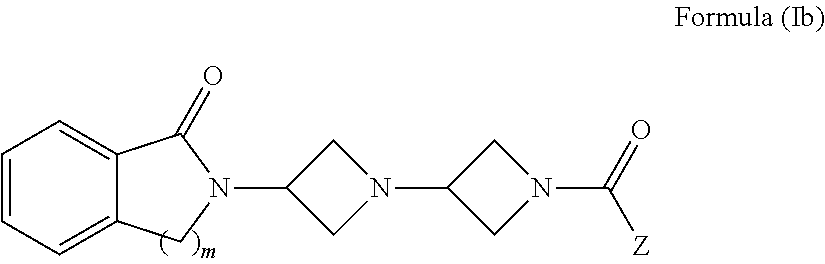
N1(C2CN(C3CN(C([Z])=O)C3)C2)C(=O)C2=CC=CC=C2C1
